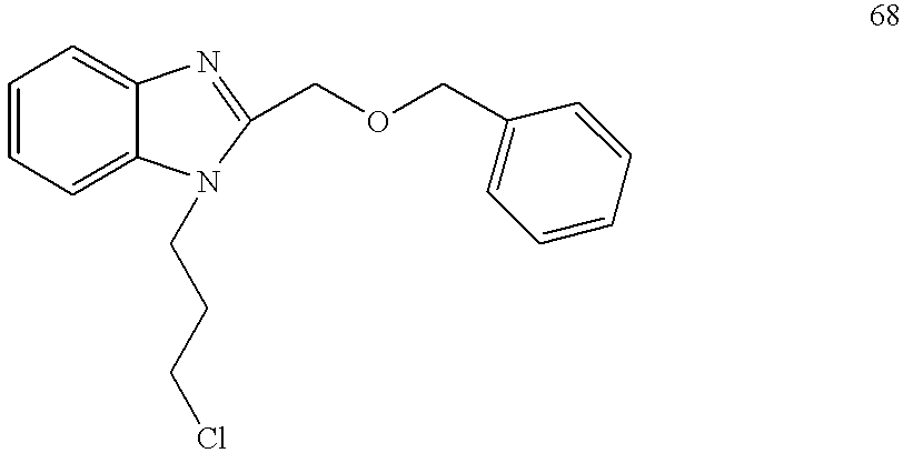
C1=CC=C2C(=C1)N=C(COCC1=CC=CC=C1)N2CCCCl
